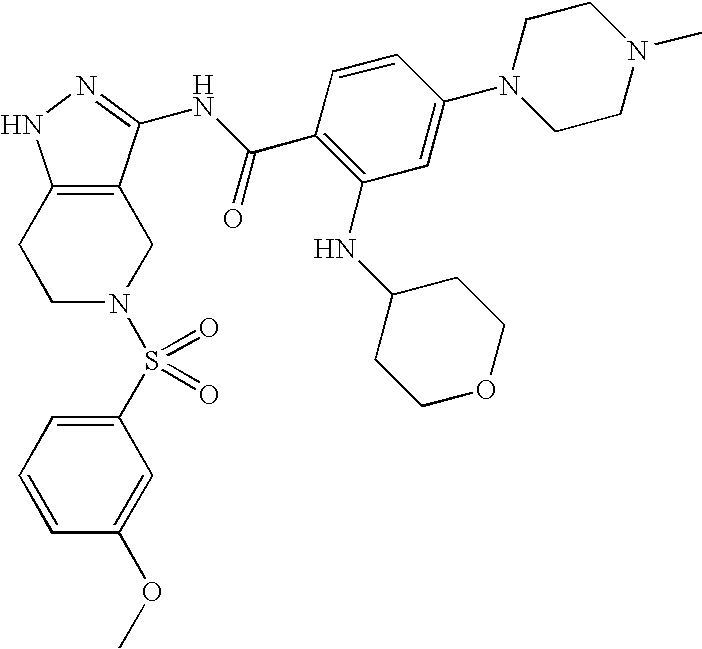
C1C2=C(CCN1S(C1=CC=CC(OC)=C1)(=O)=O)NN=C2NC(C1=C(NC2CCOCC2)C=C(N2CCN(C)CC2)C=C1)=O
